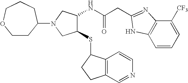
C(C(NC1C(SC2C3=C(C=NC=C3)CC2)CN(C2CCOCCC2)C1)=O)C1=NC2=C(C=CC=C2[CF3])N1
